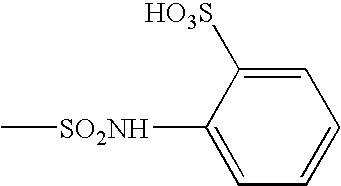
C1([SO2NH]C)=CC=CC=C1[HO3S]
